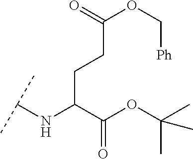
C(C(C(OC(C)(C)C)=O)NC(C)C)CC(OC[Ph])=O
